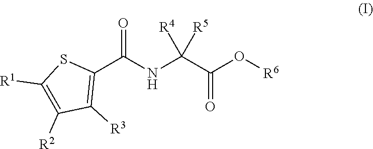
C1([R1])=C([R2])C([R3])=C(C(=O)NC(C(=O)O[R6])([R4])[R5])S1
